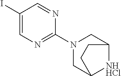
C1(I)=CN=C(N2CC3[NHHCl]C(C2)CC3)N=C1
